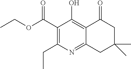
CCOC(C1=C(CC)N=C2C(=C1O)C(=O)CC(C)(C)C2)=O
